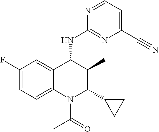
C1(F)=CC=C2C(=C1)C(NC1=NC(C#N)=CC=N1)C(C)C(C1CC1)N2C(C)=O
